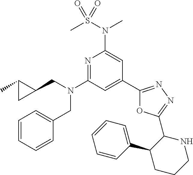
C1(C2=CC(N(CC3C(C)C3)CC3=CC=CC=C3)=NC(N(S(C)(=O)=O)C)=C2)=NN=C(C2NCCCC2C2=CC=CC=C2)O1
